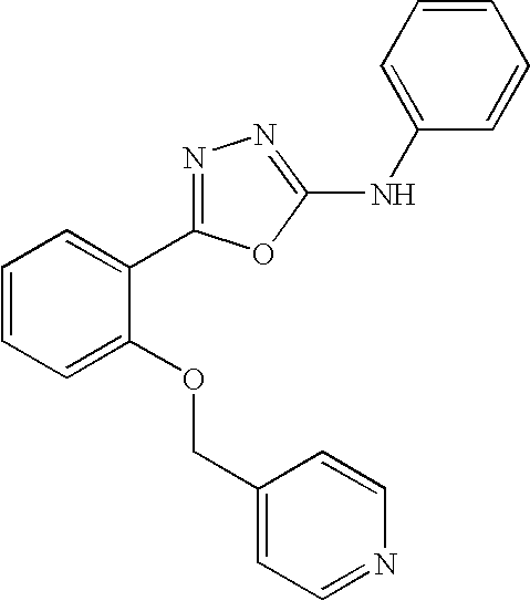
N1=C(C2=CC=CC=C2OCC2=CC=NC=C2)OC(NC2=CC=CC=C2)=N1
